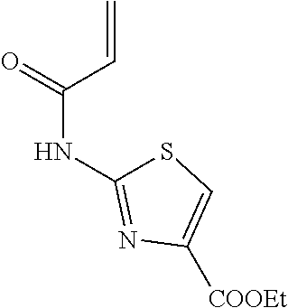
S1C=C([COOEt])N=C1NC(=O)C=C
